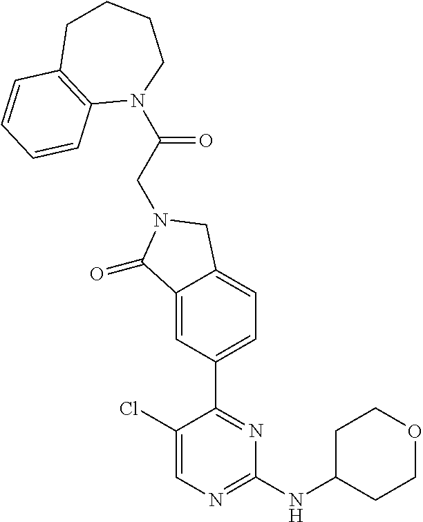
C1CC(NC2=NC=C(Cl)C(C3=CC=C4C(=C3)C(=O)N(CC(=O)N3CCCCC5=C3C=CC=C5)C4)=N2)CCO1
